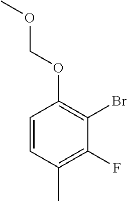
C1=CC(C)=C(F)C(Br)=C1OCOC
